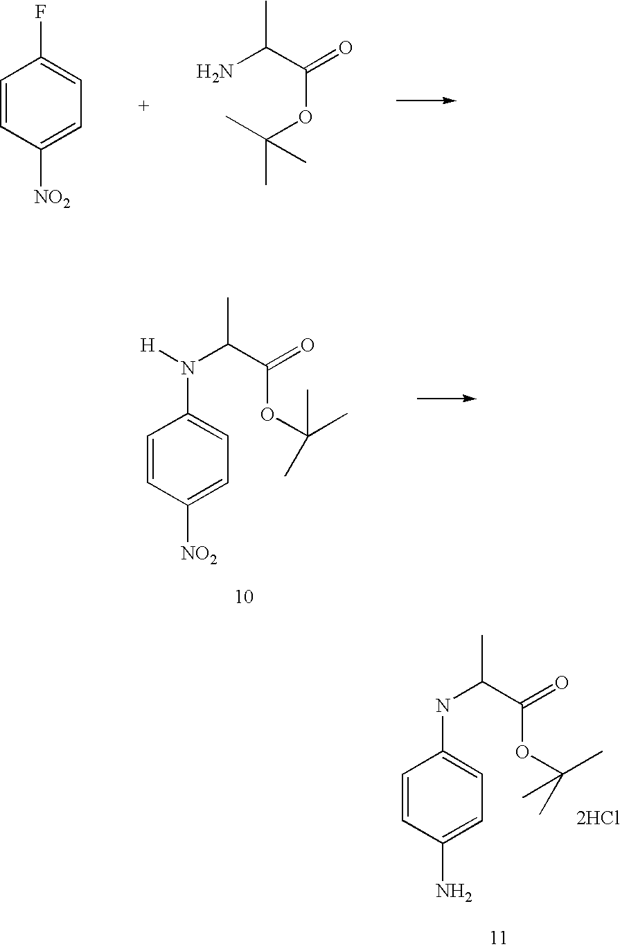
C1=CC([NO2])=CC=C1F.NC(C(OC(C)(C)C)=O)C.C1=CC(N)=CC=C1NC(C)C(OC(C)(C)C)=O.[2HCl].C1=CC([NO2])=CC=C1N([H])C(C)C(OC(C)(C)C)=O
